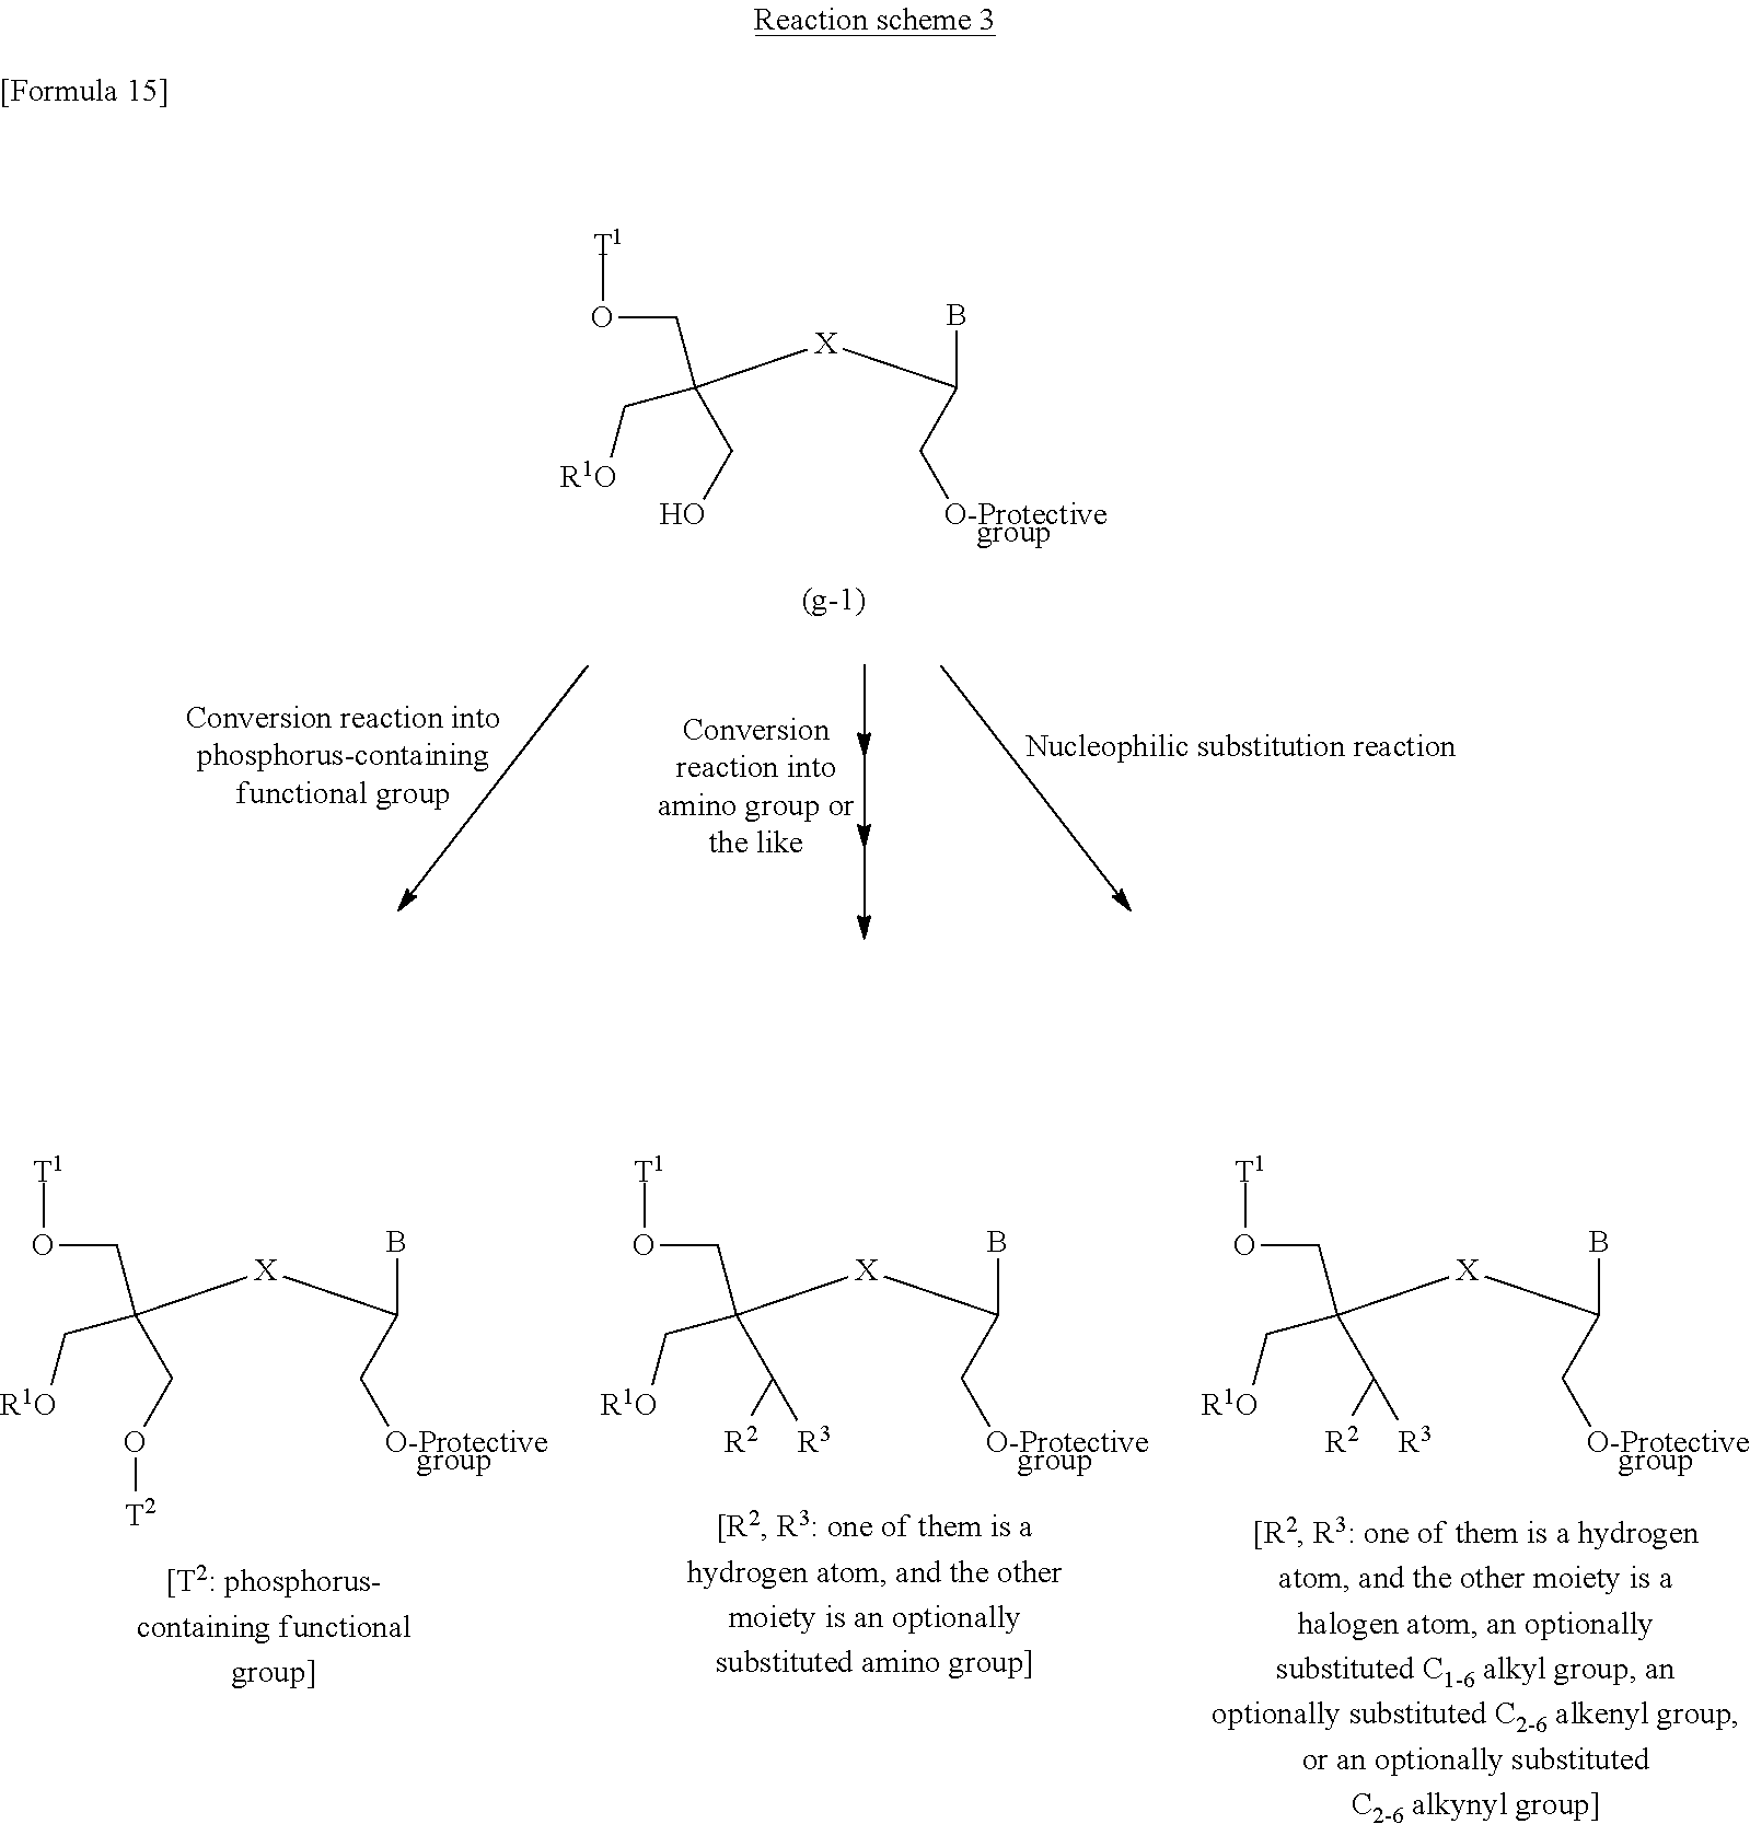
BC(C[O-Protective    group])[X]C(CO)(CO[T1])C[R1O].BC(C[O-Protective    group])[X]C(C([R2])[R3])(CO[T1])C[R1O].BC(C[O-Protective    group])[X]C(CO[T2])(CO[T1])C[R1O].BC(C[O-Protective    group])[X]C(C([R2])[R3])(CO[T1])C[R1O]
